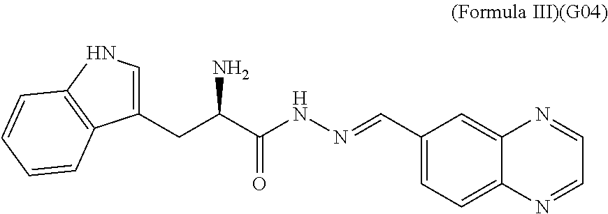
C1(CC(C(NN=CC2=CC=C3C(=C2)N=CC=N3)=O)N)=CNC2=C1C=CC=C2
